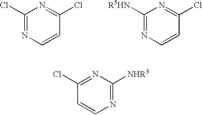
C1(Cl)=NC=CC(Cl)=N1.C1([R5HN])=NC=CC(Cl)=N1.C1(Cl)=NC([NHR3])=NC=C1
